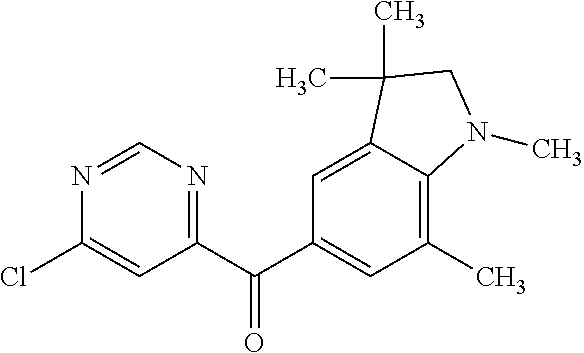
C1=C2C(=C(C)C=C1C(C1=NC=NC(Cl)=C1)=O)N(C)CC2(C)C
